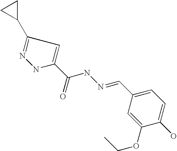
N1=C(C2CC2)C=C(C(NN=CC2=CC=C(O)C(OCC)=C2)=O)N1
